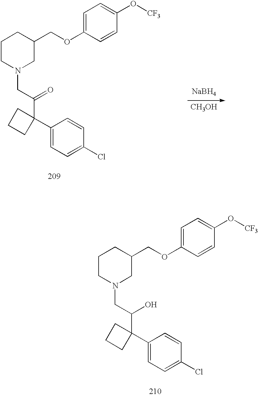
C1=C(OCC2CCCN(CC(C3(C4=CC=C(Cl)C=C4)CCC3)=O)C2)C=CC(O[CF3])=C1.[NaBH4].[CH3OH].C1=C(OCC2CCCN(CC(C3(C4=CC=C(Cl)C=C4)CCC3)O)C2)C=CC(O[CF3])=C1
